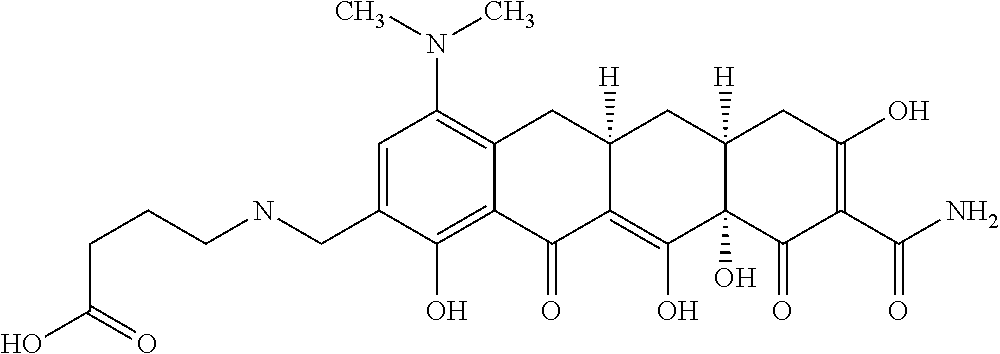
C1=C(CNCCCC(O)=O)C(O)=C2C(=C1N(C)C)CC1([H])C(=C(O)C3(O)C([H])(C1)CC(O)=C(C(N)=O)C3=O)C2=O
